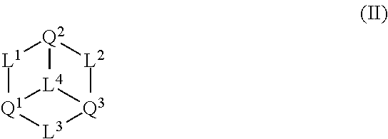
[L1]1[Q1]2[L3][Q3]3[L2][Q2]1[L4]23
